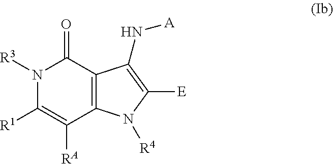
N1([R3])C([R1])=C([RA])C2=C(C1=O)C(N[A])=C([E])N2[R4]
